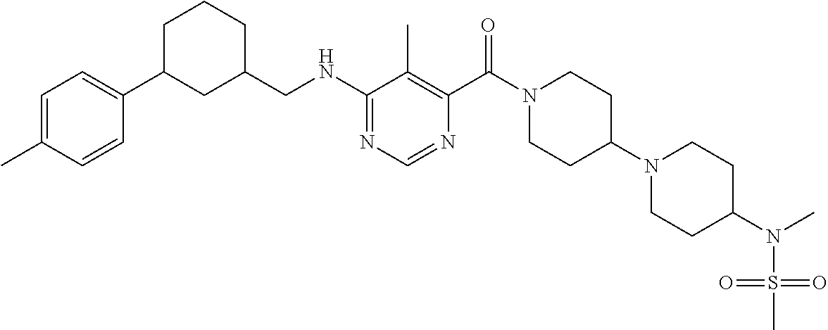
C1(NCC2CCCC(C3=CC=C(C)C=C3)C2)=NC=NC(C(N2CCC(N3CCC(N(S(=O)(=O)C)C)CC3)CC2)=O)=C1C
